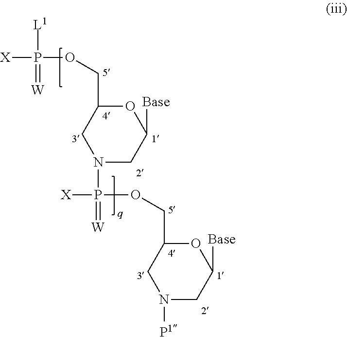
C1(COP([L1])(=[W])[X])CN(P(=[W])(OCC2CN([P1])CC([Base])O2)[X])CC([Base])O1
